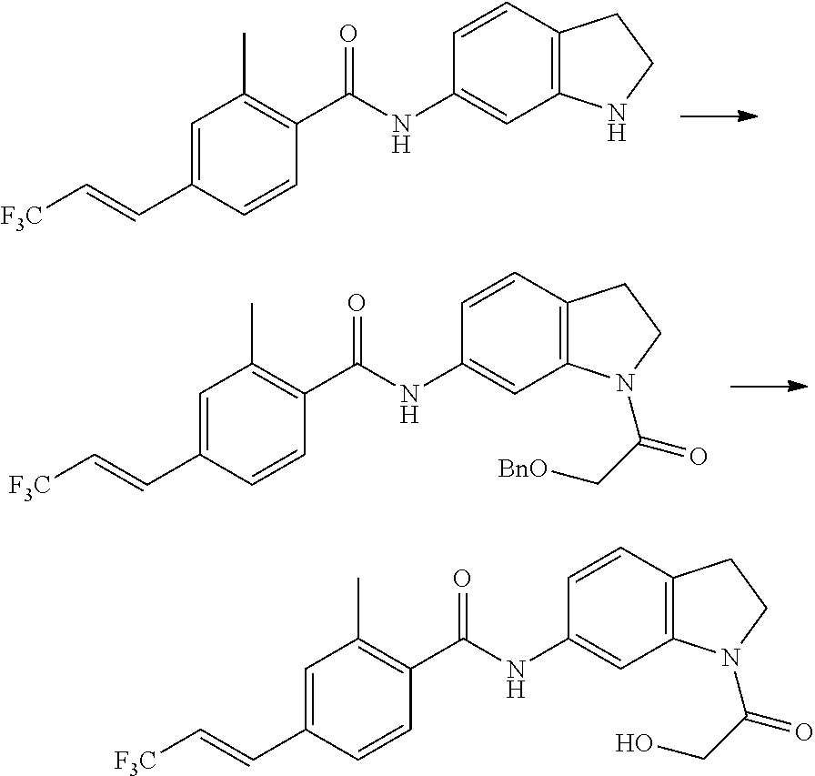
C1=C(C=C[F3C])C=CC(C(NC2=CC3=C(C=C2)CCN3)=O)=C1C.C1=C(C=C[F3C])C=CC(C(NC2=CC3=C(C=C2)CCN3C(C[BnO])=O)=O)=C1C.C1=C(C=C[F3C])C=CC(C(NC2=CC3=C(C=C2)CCN3C(CO)=O)=O)=C1C
